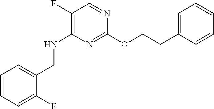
C1(F)=C(NCC2=CC=CC=C2F)N=C(OCCC2=CC=CC=C2)N=C1
